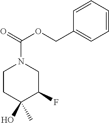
C1CC(C)(O)C(F)CN1C(=O)OCC1=CC=CC=C1
